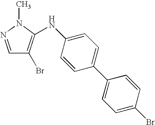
C1=NN(C)C(NC2=CC=C(C3=CC=C(Br)C=C3)C=C2)=C1Br
